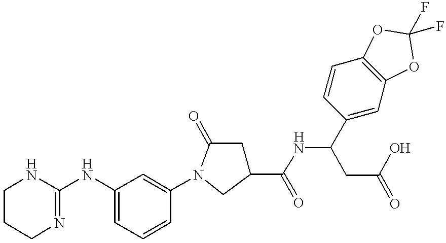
C1CCN=C(NC2=CC=CC(N3C(=O)CC(C(=O)NC(C4=CC5=C(C=C4)OC(F)(F)O5)CC(=O)O)C3)=C2)N1
